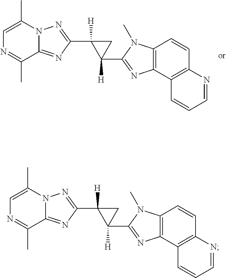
C1(C)=CN=C(C)C2=NC(C3([H])C(C4=NC5=C(N4C)C=CC4=C5C=CC=N4)([H])C3)=NN12.C1(C)=CN=C(C)C2=NC(C3([H])C(C4=NC5=C(N4C)C=CC4=C5C=CC=N4)([H])C3)=NN12
